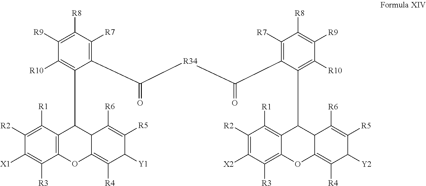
C1([R10])=C(C2C3C(=C([R4])C([Y1])C([R5])=C3[R6])OC3=C2C([R1])=C([R2])C([X1])=C3[R3])C(C([R34]C(C2=C([R7])C([R8])=C([R9])C([R10])=C2C2C3C(=C([R4])C([Y2])C([R5])=C3[R6])OC3=C([R3])C([X2])=C([R2])C([R1])=C23)=O)=O)=C([R7])C([R8])=C1[R9]
